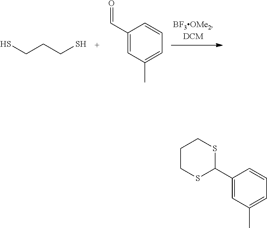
SCCCS.O=CC1=CC(C)=CC=C1.S1C(C2=CC(C)=CC=C2)SCCC1
